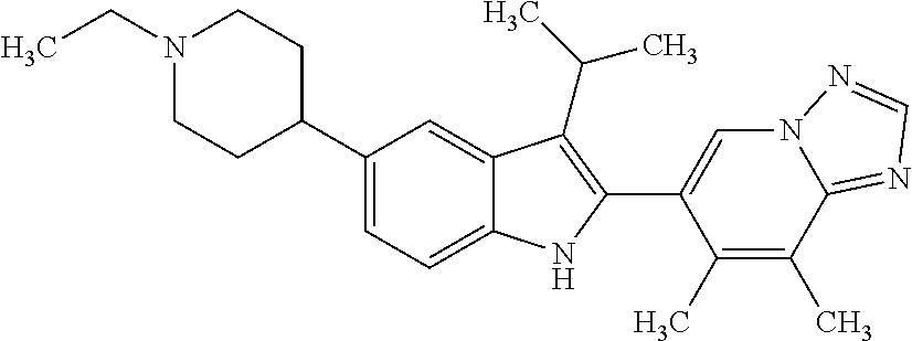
N1(CC)CCC(C2=CC=C3C(=C2)C(C(C)C)=C(C2=CN4C(=NC=N4)C(C)=C2C)N3)CC1
